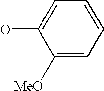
C1(O)=CC=CC=C1[MeO]
